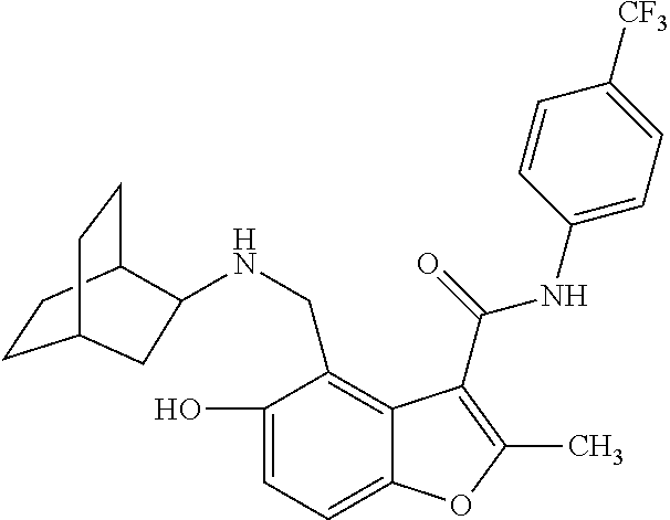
C1(O)=CC=C2C(=C1CNC1C3CCC(CC3)C1)C(C(=O)NC1=CC=C([CF3])C=C1)=C(C)O2
